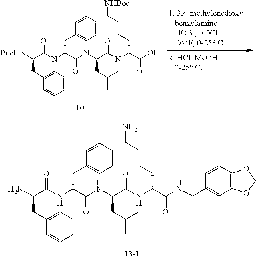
C1(CC(C(NC(C(NC(C(=O)NC(CCCC[NHBoc])C(=O)O)CC(C)C)=O)CC2=CC=CC=C2)=O)[BocHN])=CC=CC=C1.C1(CC(C(NC(C(NC(C(=O)NC(CCCCN)C(=O)NCC2=CC3=C(C=C2)OCO3)CC(C)C)=O)CC2=CC=CC=C2)=O)N)=CC=CC=C1
